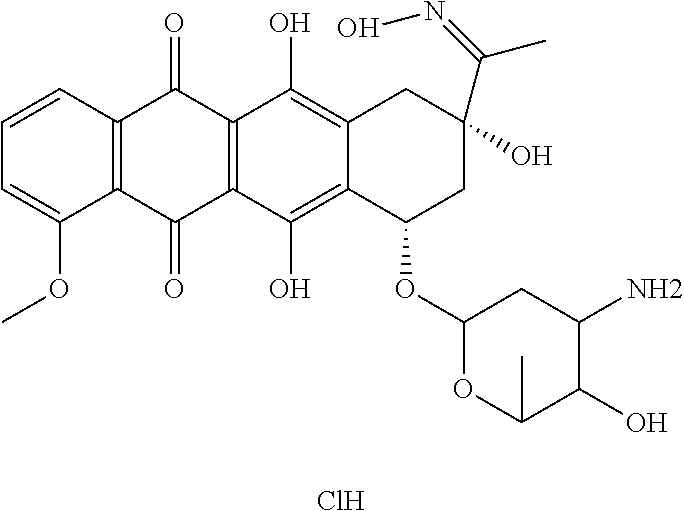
C1=CC2=C(C(OC)=C1)C(=O)C1=C(C2=O)C(O)=C2C(=C1O)C(OC1OC(C)C(O)C(N)C1)CC(O)(C(=NO)C)C2.Cl
